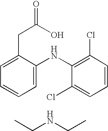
C1(CC(O)=O)=CC=CC=C1NC1=C(Cl)C=CC=C1Cl.CCNCC
